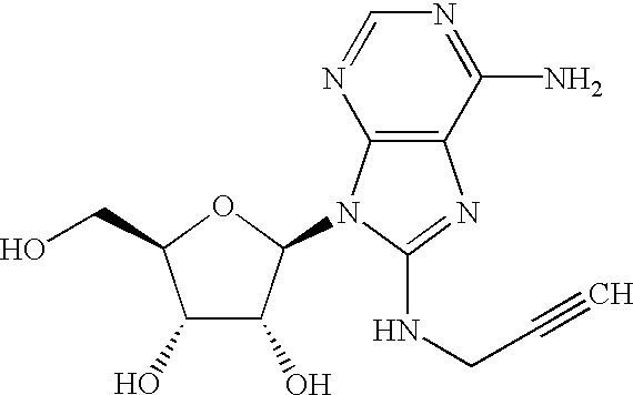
C1(O)C(O)C(N2C3=C(N=C2NCC#C)C(N)=NC=N3)OC1CO
